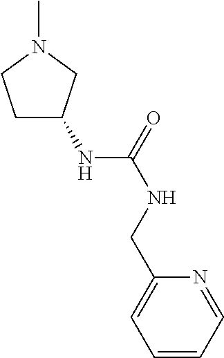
C1C(NC(=O)NCC2=CC=CC=N2)CN(C)C1
